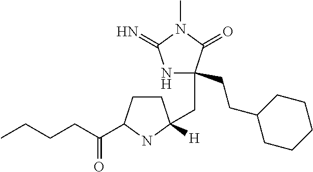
N1C(CCC2CCCCC2)(CC2([H])CCC(C(CCCC)=O)N2)C(=O)N(C)C1=N
